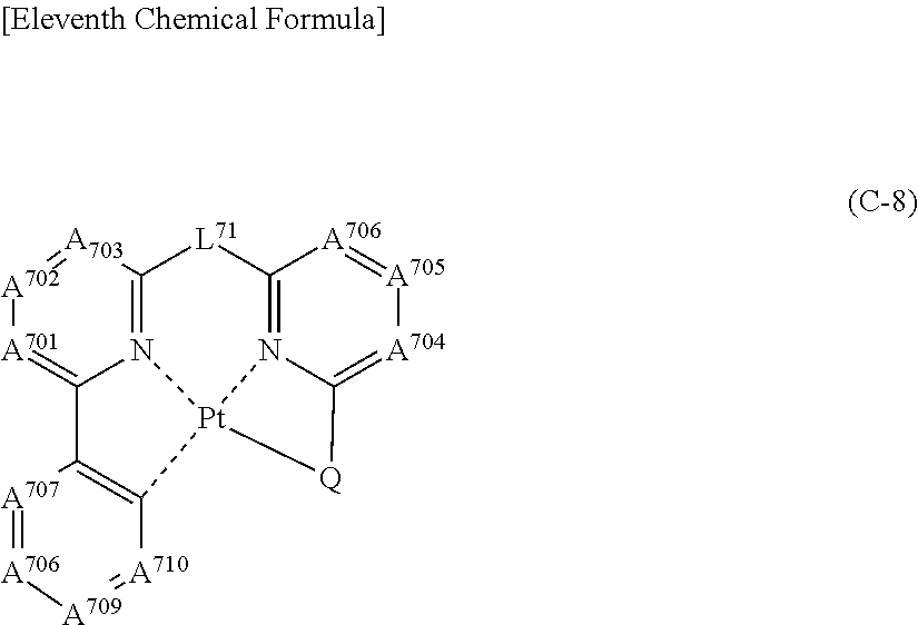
[A702]1=[A703]C2=N3C(=[A701]1)C1=C([A710]=[A709][A706]=[A707]1)[Pt]31N3=C([L71]2)[A706]=[A705][A704]=C3[Q]1
